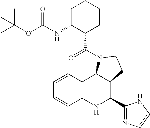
C1=CC2=C(C=C1)NC(C1=NC=CN1)C1C2N(C(C2C(NC(OC(C)(C)C)=O)CCCC2)=O)CC1
